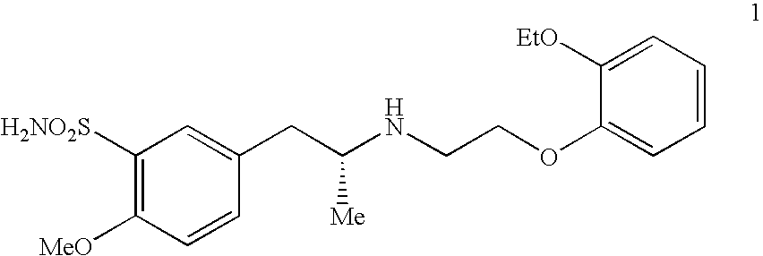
C1([H2NO2S])=C([MeO])C=CC(CC(NCCOC2=CC=CC=C2[EtO])[Me])=C1
